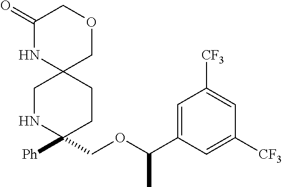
C1(=O)NC2(COC1)CNC([Ph])(COC(C1=CC([CF3])=CC([CF3])=C1)C)CC2
